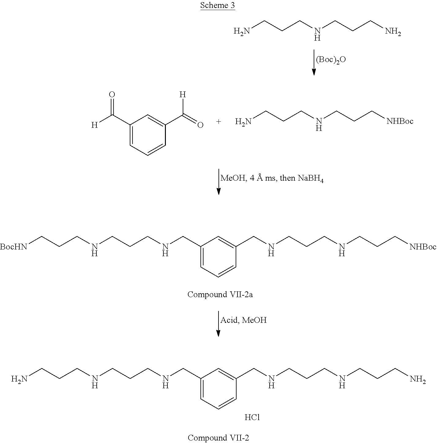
C1(CNCCCNCCC[BocHN])=CC=CC(CNCCCNCCC[NHBoc])=C1.C1(CNCCCNCCCN)=CC=CC(CNCCCNCCCN)=C1.Cl.C1(C([H])=O)=CC=CC(C(=O)[H])=C1.C(CCNCCC[NHBoc])N.[(Boc)2O].C(CCNCCCN)N
